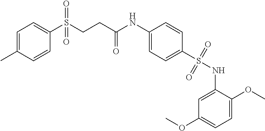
C1(S(CCC(NC2=CC=C(S(NC3=CC(OC)=CC=C3OC)(=O)=O)C=C2)=O)(=O)=O)=CC=C(C)C=C1
